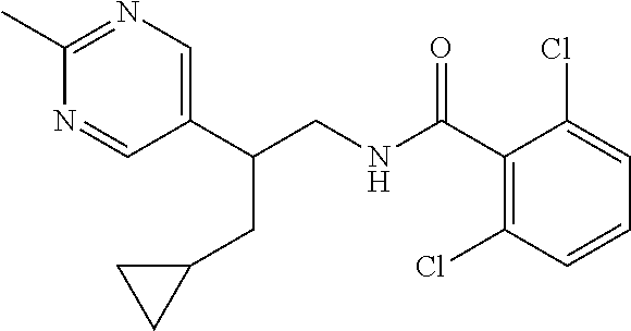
C1(C)=NC=C(C(CNC(C2=C(Cl)C=CC=C2Cl)=O)CC2CC2)C=N1
